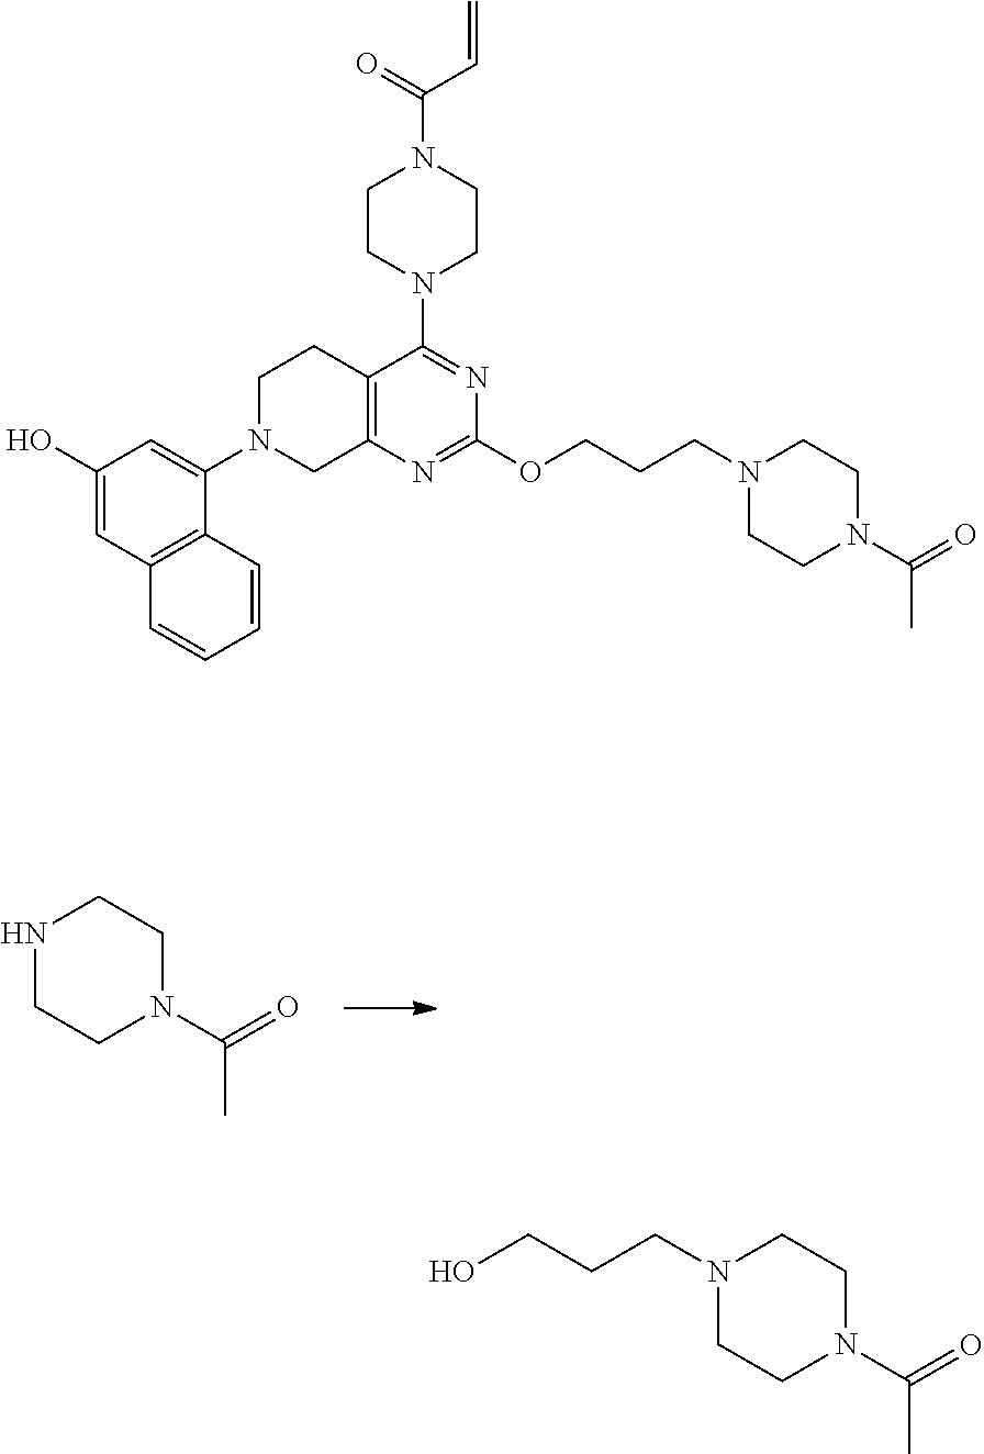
N1CCN(C(=O)C)CC1.C12=C(N=C(OCCCN3CCN(C(=O)C)CC3)N=C1N1CCN(C(=O)C=C)CC1)CN(C1=CC(O)=CC3=C1C=CC=C3)CC2.OCCCN1CCN(C(=O)C)CC1
